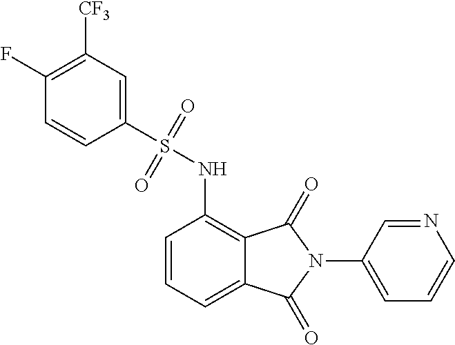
C1=CC=C2C(=C1NS(C1=CC([CF3])=C(F)C=C1)(=O)=O)C(=O)N(C1=CC=CN=C1)C2=O
